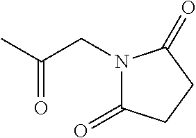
N1(CC(C)=O)C(=O)CCC1=O
